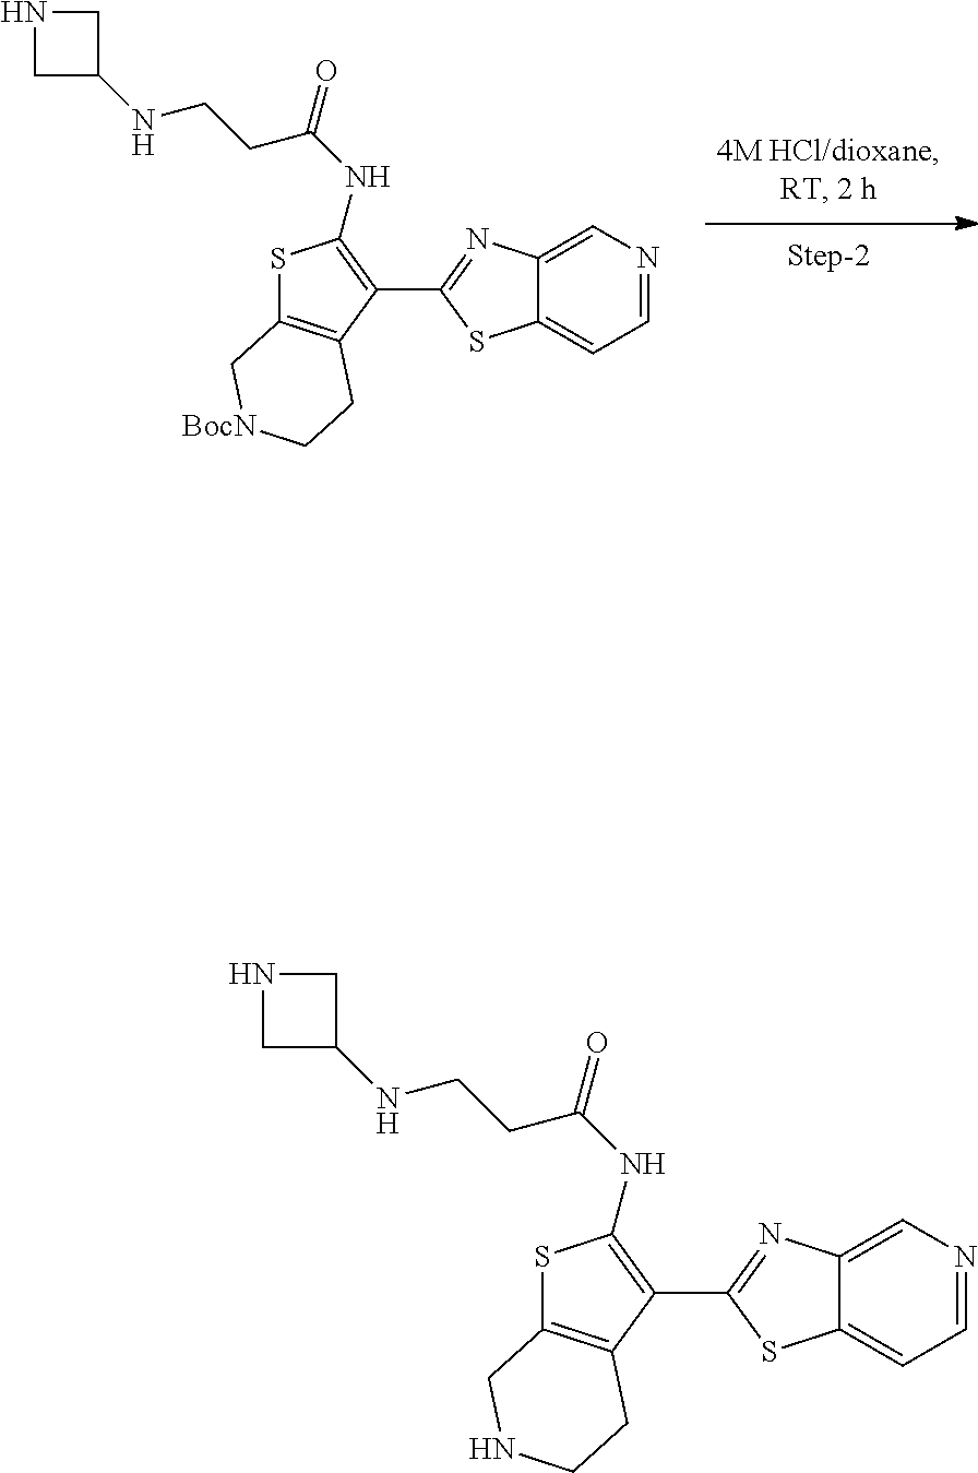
C1=NC=C2C(=C1)SC(C1=C(NC(=O)CCNC3CNC3)SC3=C1CCNC3)=N2.C1=NC=C2C(=C1)SC(C1=C(NC(=O)CCNC3CNC3)SC3=C1CC[BocN]C3)=N2
